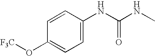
N(C(NC)=O)C1=CC=C(O[F3C])C=C1
